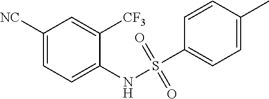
C1([NC])=CC=C(NS(=O)(=O)C2=CC=C(C)C=C2)C([CF3])=C1
